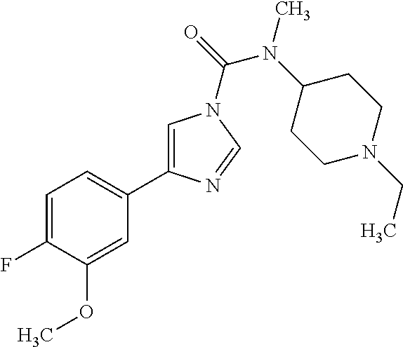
C1=C(F)C(OC)=CC(C2=CN(C(=O)N(C3CCN(CC)CC3)C)C=N2)=C1
